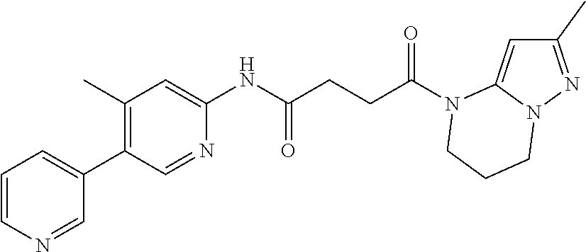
C1(C)=NN2C(=C1)N(C(CCC(NC1=CC(C)=C(C3=CC=CN=C3)C=N1)=O)=O)CCC2
